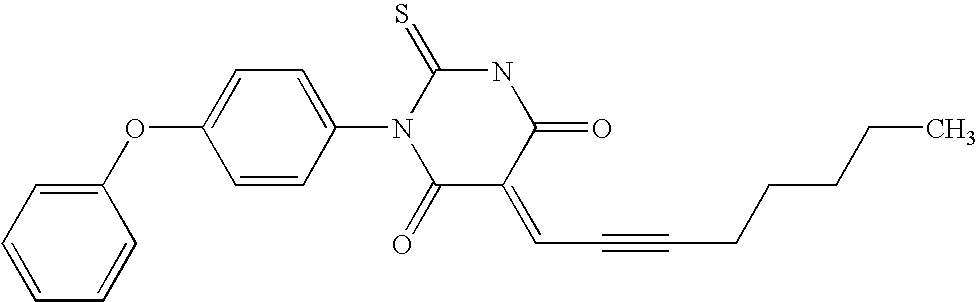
C1(OC2=CC=C(N3C(=O)C(=CC#CCCCCC)C(=O)NC3=S)C=C2)=CC=CC=C1
